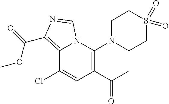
C12=C(C(OC)=O)N=CN1C(N1CCS(=O)(=O)CC1)=C(C(C)=O)C=C2Cl
